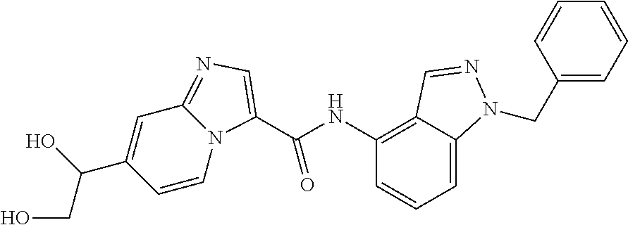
C(NC1=C2C(=CC=C1)N(CC1=CC=CC=C1)N=C2)(=O)C1=CN=C2N1C=CC(C(CO)O)=C2
